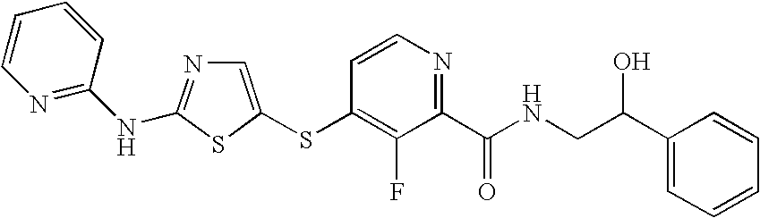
C1=C(SC2=C(F)C(C(NCC(C3=CC=CC=C3)O)=O)=NC=C2)SC(NC2=NC=CC=C2)=N1
